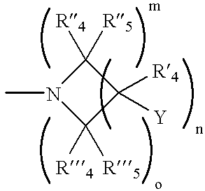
C1([R4])([R5])N(C)C([R4])([R5])C1([R4])[Y]
